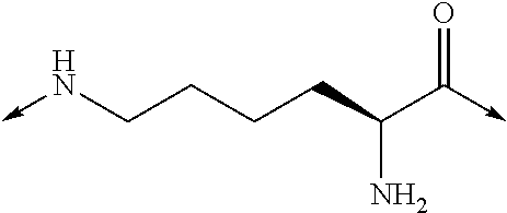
N(->C)CCCCC(C(->C)=O)N
